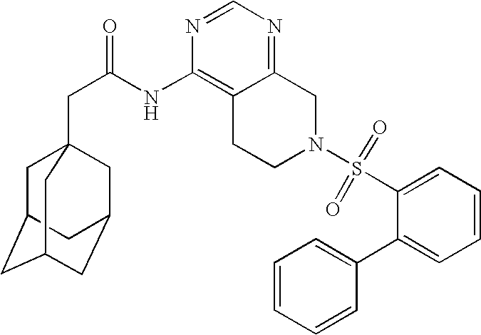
C1C2CC3CC(CC1(CC(=O)NC1=C4C(=NC=N1)CN(S(C1=CC=CC=C1C1=CC=CC=C1)(=O)=O)CC4)C3)C2
